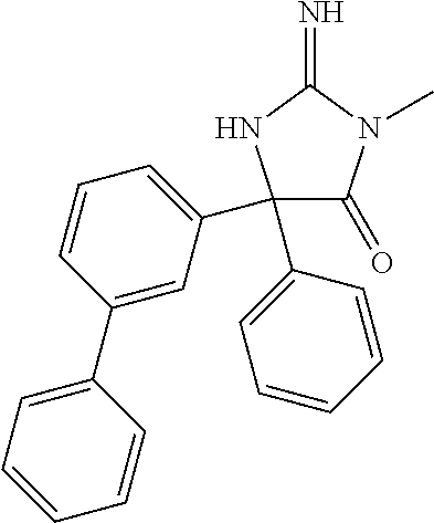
C1(C2=CC=CC=C2)(C2=CC=CC(C3=CC=CC=C3)=C2)C(=O)N(C)C(=N)N1
